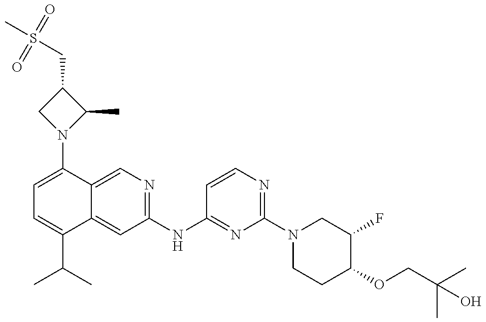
C1=C(N2C(C)C(CS(C)(=O)=O)C2)C2=CN=C(NC3=NC(N4CCC(OCC(C)(C)O)C(F)C4)=NC=C3)C=C2C(C(C)C)=C1
